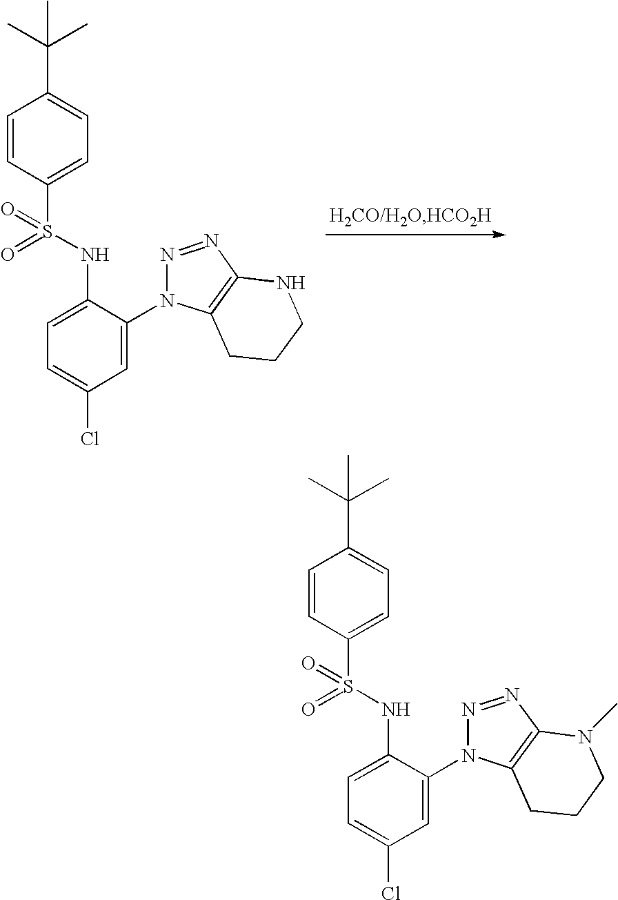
C1=CC(S(=O)(NC2=CC=C(Cl)C=C2N2N=NC3=C2CCCN3)=O)=CC=C1C(C)(C)C.C1=CC(S(=O)(NC2=CC=C(Cl)C=C2N2N=NC3=C2CCCN3C)=O)=CC=C1C(C)(C)C
